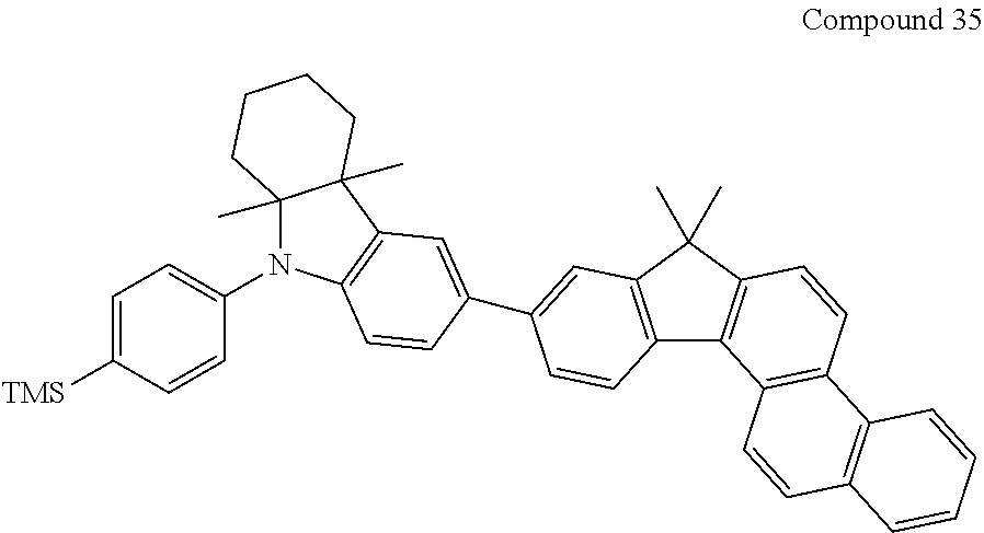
C12=C(C(C)(C)C3=C1C1=C(C=C3)C3=C(C=C1)C=CC=C3)C=C(C1=CC3=C(N(C4=CC=C([TMS])C=C4)C4(C)C3(C)CCCC4)C=C1)C=C2
